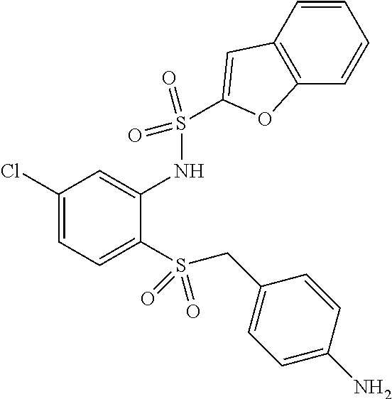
C1(Cl)=CC=C(S(CC2=CC=C(N)C=C2)(=O)=O)C(NS(C2=CC3=C(C=CC=C3)O2)(=O)=O)=C1
